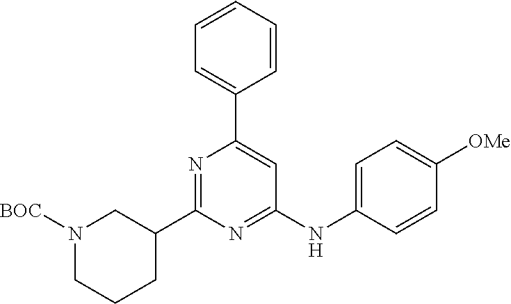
C1=CC=CC(C2=CC(NC3=CC=C([OMe])C=C3)=NC(C3CN([BOC])CCC3)=N2)=C1
